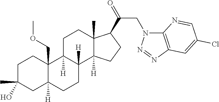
C1C(C)(O)CC2([H])C(COC)(C1)C1([H])C([H])(CC2)C2([H])C(C)(CC1)C(C(=O)CN1C3=C(N=N1)C=C(Cl)C=N3)CC2
